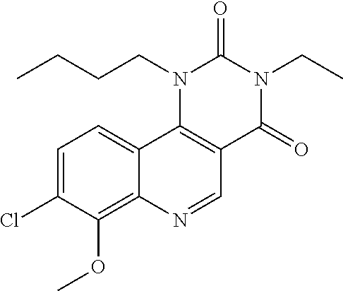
C1=C(Cl)C(OC)=C2C(=C1)C1=C(C=N2)C(=O)N(CC)C(=O)N1CCCC
